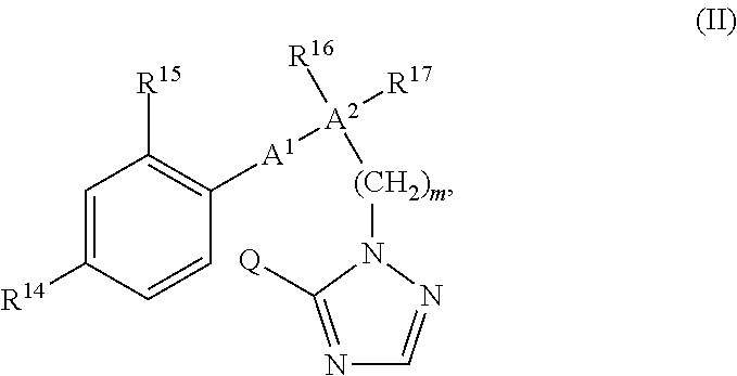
C1=C([R14])C=CC([A1][A2]([R17])([R16])[(CH2)m]N2N=CN=C2[Q])=C1[R15]
